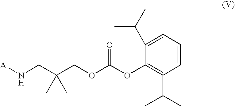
C(C(COC(OC1=C(C(C)C)C=CC=C1C(C)C)=O)(C)C)N[A]
